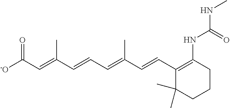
[-O]C(C=C(C=CC=C(C=CC1=C(NC(=O)NC)CCCC1(C)C)C)C)=O
